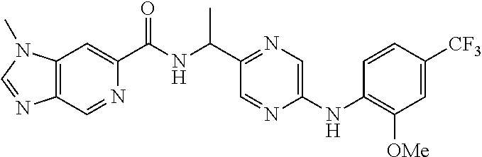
C12=C(C=NC(C(=O)NC(C)C3=NC=C(NC4=C([OMe])C=C([CF3])C=C4)N=C3)=C1)N=CN2C
